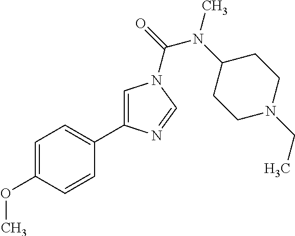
C1=C(OC)C=CC(C2=CN(C(=O)N(C3CCN(CC)CC3)C)C=N2)=C1
